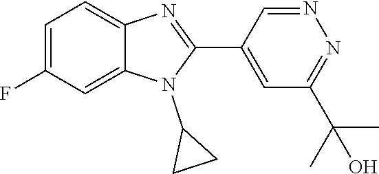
C1=C(F)C=C2C(=C1)N=C(C1=CC(C(C)(C)O)=NN=C1)N2C1CC1
